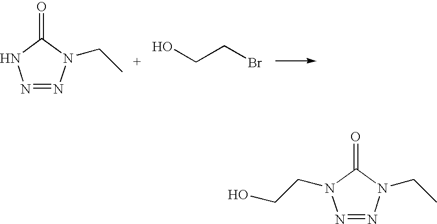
N1=NN(CC)C(=O)N1.OCCBr.N1=NN(CC)C(=O)N1CCO
